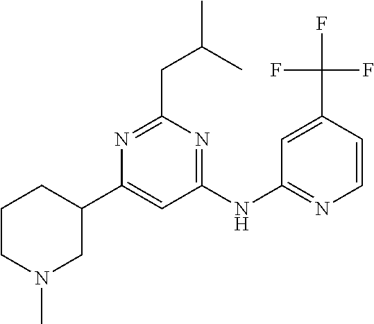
C1CN(C)CC(C2=CC(NC3=NC=CC(C(F)(F)F)=C3)=NC(CC(C)C)=N2)C1
